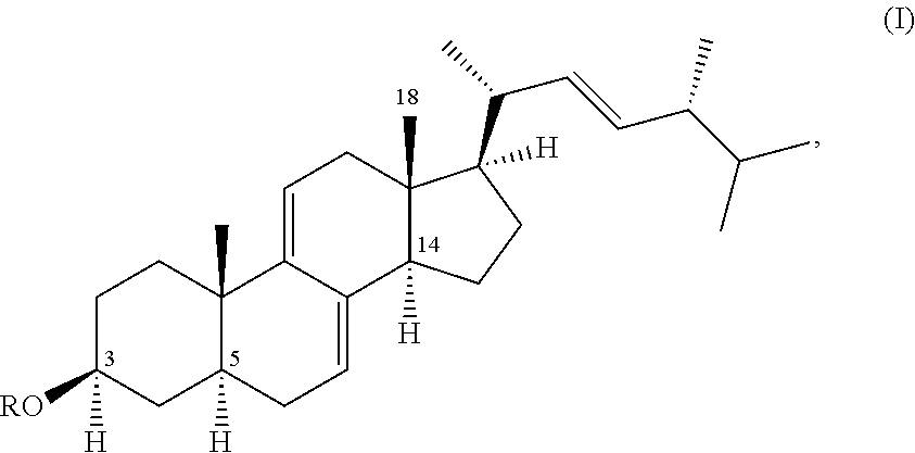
C1C([RO])([H])CC2([H])C(C)(C1)C1=CCC3(C)C([H])(C1=CC2)CCC3(C(C=CC(C)C(C)C)C)[H]
